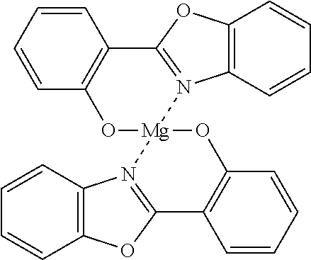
C1=CC=CC2=C1C1=N(C3=C(O1)C=CC=C3)[Mg]1(O2)OC2=C(C=CC=C2)C2=N1C1=C(O2)C=CC=C1
